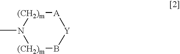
[(CH2)m]1B[Y][A][(CH2)m]N1C
